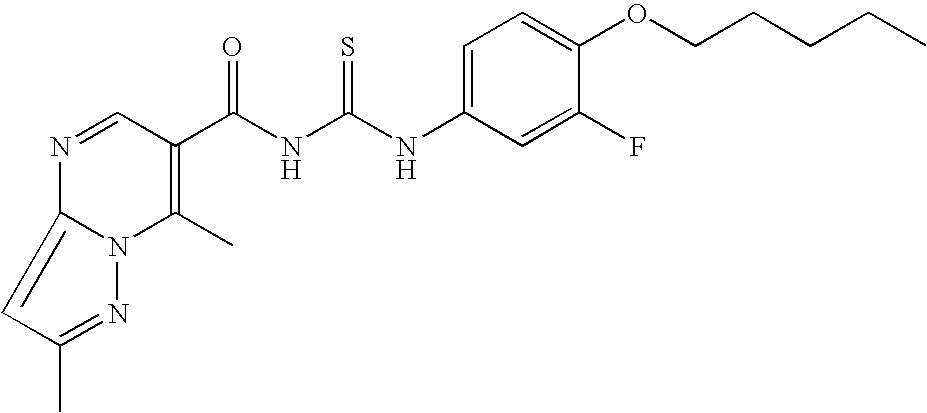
C(NC(NC1=CC=C(OCCCCC)C(F)=C1)=S)(=O)C1=C(C)N2C(=CC(C)=N2)N=C1
